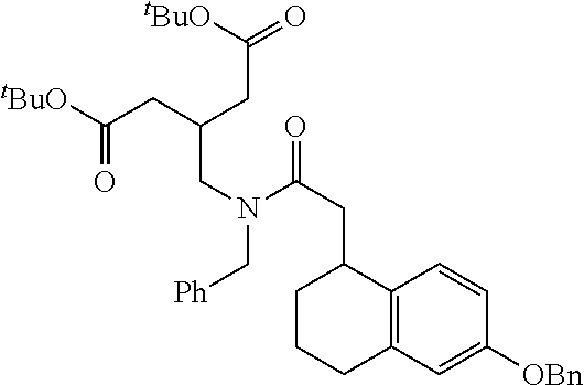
C(C(CC(=O)[tBuO])CN(C[Ph])C(=O)CC1CCCC2=C1C=CC([OBn])=C2)C([tBuO])=O
